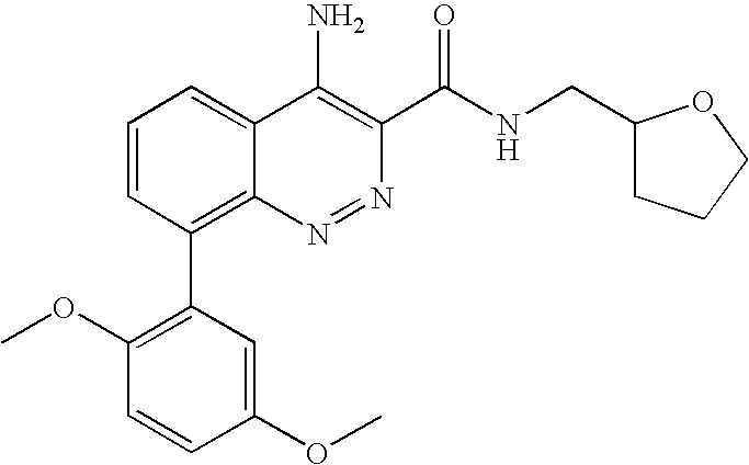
C1=CC(C2=C(OC)C=CC(OC)=C2)=C2C(=C1)C(N)=C(C(NCC1CCCO1)=O)N=N2
